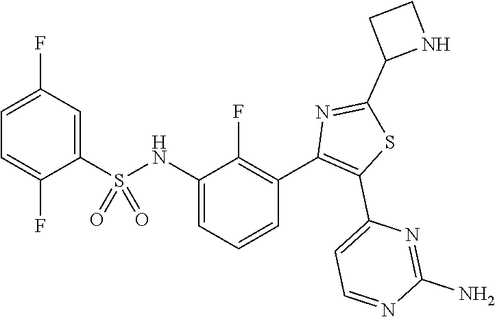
C1=C(F)C(S(NC2=CC=CC(C3=C(C4=CC=NC(N)=N4)SC(C4NCC4)=N3)=C2F)(=O)=O)=CC(F)=C1
